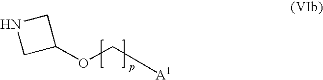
C1(OC[A1])CNC1
